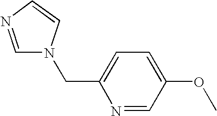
N1=CC(OC)=CC=C1CN1C=NC=C1
